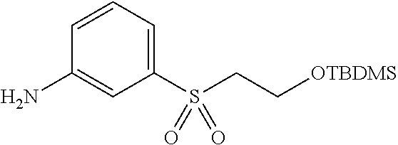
C1=CC=C(S(CC[OTBDMS])(=O)=O)C=C1N
